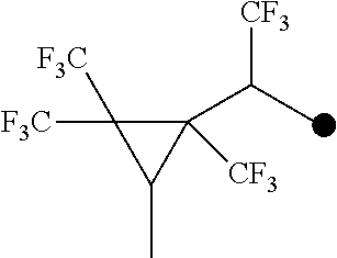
C1([CF3])(C(C)[CF3])C([F3C])([F3C])C1C
